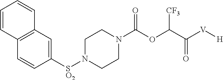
[SO2](N1CCN(C(OC(C(=O)[V][H])[CF3])=O)CC1)C1=CC2=C(C=C1)C=CC=C2
